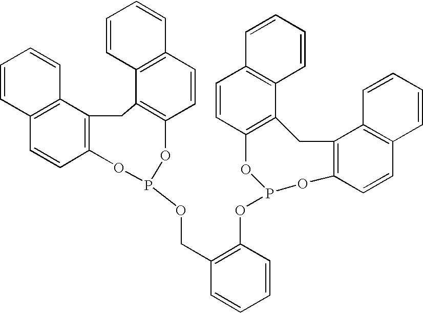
C12=C(C3=C(C=C1)OP(OCC1=C(OP4OC5=C(C6=C(C=C5)C=CC=C6)CC5=C(O4)C=CC4=C5C=CC=C4)C=CC=C1)OC1=C(C4=C(C=C1)C=CC=C4)C3)C=CC=C2
